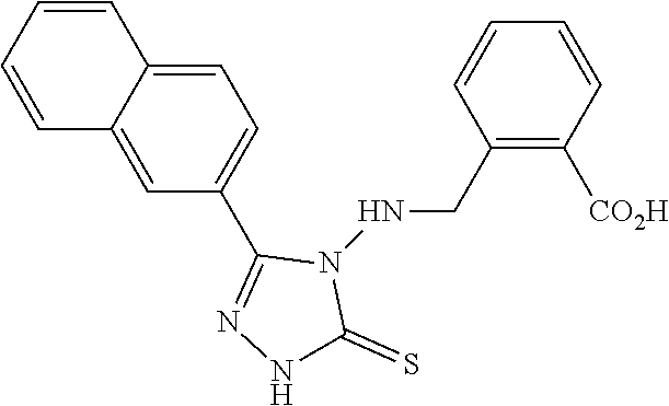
C1=CC2=CC=C(C3=NNC(=S)N3NCC3=C([CO2H])C=CC=C3)C=C2C=C1
